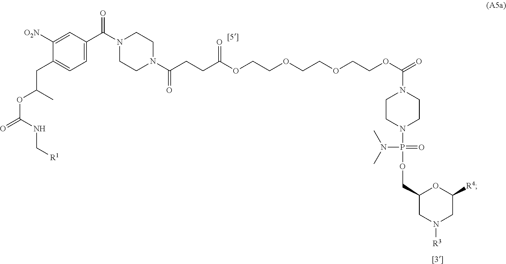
C1([O2N])=CC(C(N2CCN(C(CCC(OCCOCCOCCOC(=O)N3CCN(P(OCC4CN([R3])CC([R4])O4)(=O)N(C)C)CC3)=O)=O)CC2)=O)=CC=C1CC(OC(=O)NC[R1])C
